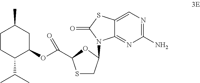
C1CC(C(C)C)C(OC(=O)C2SCC(N3C4=NC(N)=NC=C4SC3=O)O2)CC1C
